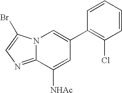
N12C(=NC=C1Br)C([NHAc])=CC(C1=C(Cl)C=CC=C1)=C2
